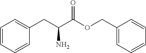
C1=CC=CC(CC(C(OCC2=CC=CC=C2)=O)N)=C1
